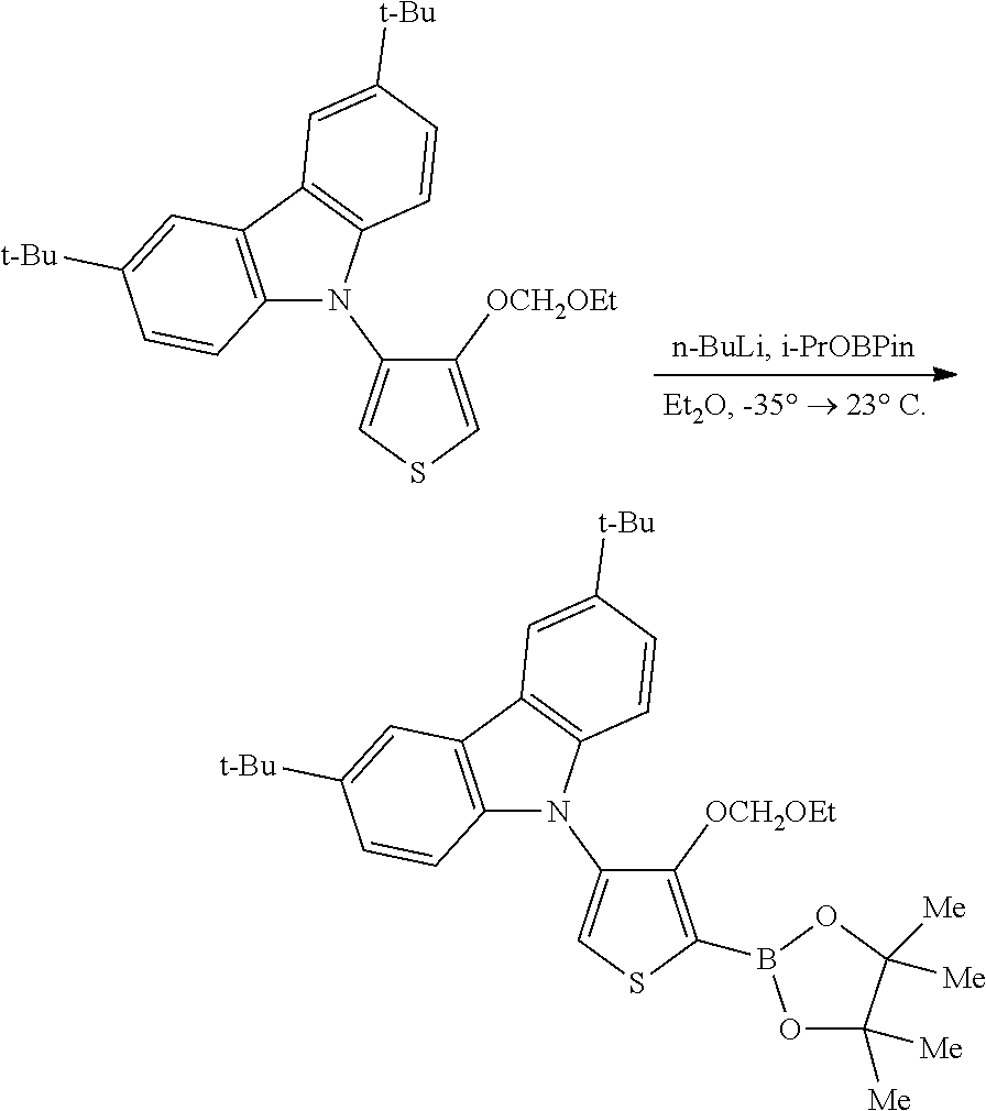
C12=C(C=C([t-Bu])C=C1)C1=C(C=CC([t-Bu])=C1)N2C1=CSC=C1[OCH2OEt].C12=C(C=C([t-Bu])C=C1)C1=C(C=CC([t-Bu])=C1)N2C1=CSC(B2OC([Me])([Me])C([Me])([Me])O2)=C1[OCH2OEt]
